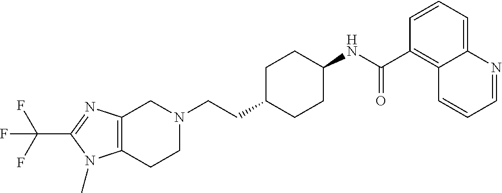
C1(C(F)(F)F)=NC2=C(N1C)CCN(CCC1CCC(NC(C3=C4C(=CC=C3)N=CC=C4)=O)CC1)C2
